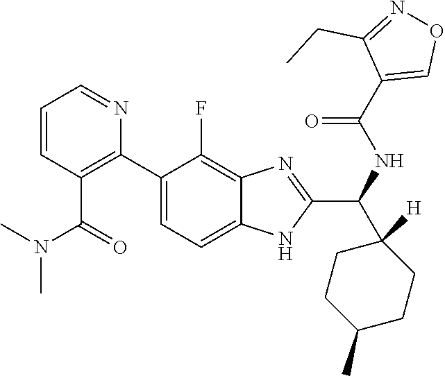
CN(C(C1=C(C2=CC=C3NC(C(C4([H])CCC(C)CC4)NC(C4=CON=C4CC)=O)=NC3=C2F)N=CC=C1)=O)C
